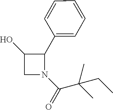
C1(C2C(O)CN2C(C(C)(C)CC)=O)=CC=CC=C1
